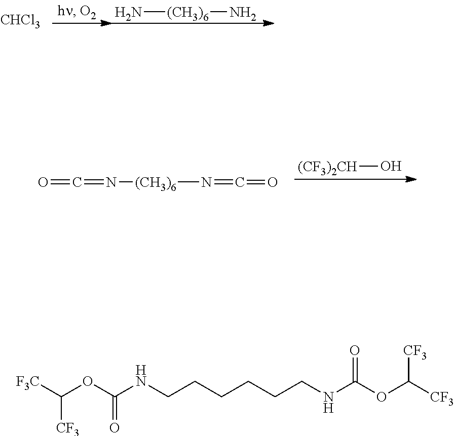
[(CF3)2CH]O.C(=O)=N[(CH3)6]N=C=O.[CHCl3].N[(CH3)6]N.C(OC(NCCCCCCNC(OC([CF3])[CF3])=O)=O)([F3C])[CF3]
